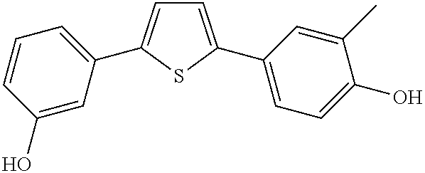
C1=C(C2=CC=C(O)C(C)=C2)SC(C2=CC=CC(O)=C2)=C1
